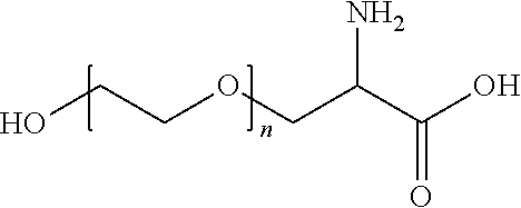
OCCOCC(C(O)=O)N
